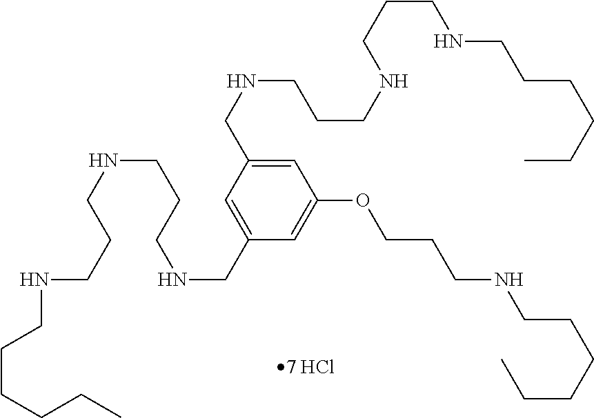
C1=C(CNCCCNCCCNCCCCCC)C=C(CNCCCNCCCNCCCCCC)C=C1OCCCNCCCCCC
